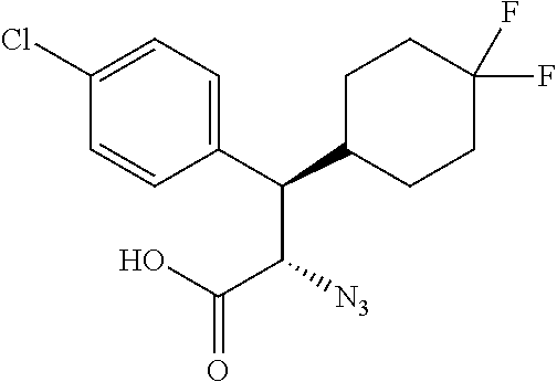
C1=C(Cl)C=CC(C(C2CCC(F)(F)CC2)C(C(O)=O)[N3])=C1
